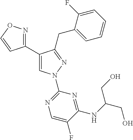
C1(C2=CN(C3=NC=C(F)C(NC(CO)CO)=N3)N=C2CC2=CC=CC=C2F)=NOC=C1
